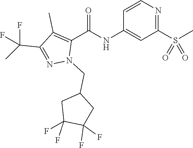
C1=CN=C(S(C)(=O)=O)C=C1NC(C1=C(C)C(C(C)(F)F)=NN1CC1CC(F)(F)C(F)(F)C1)=O
